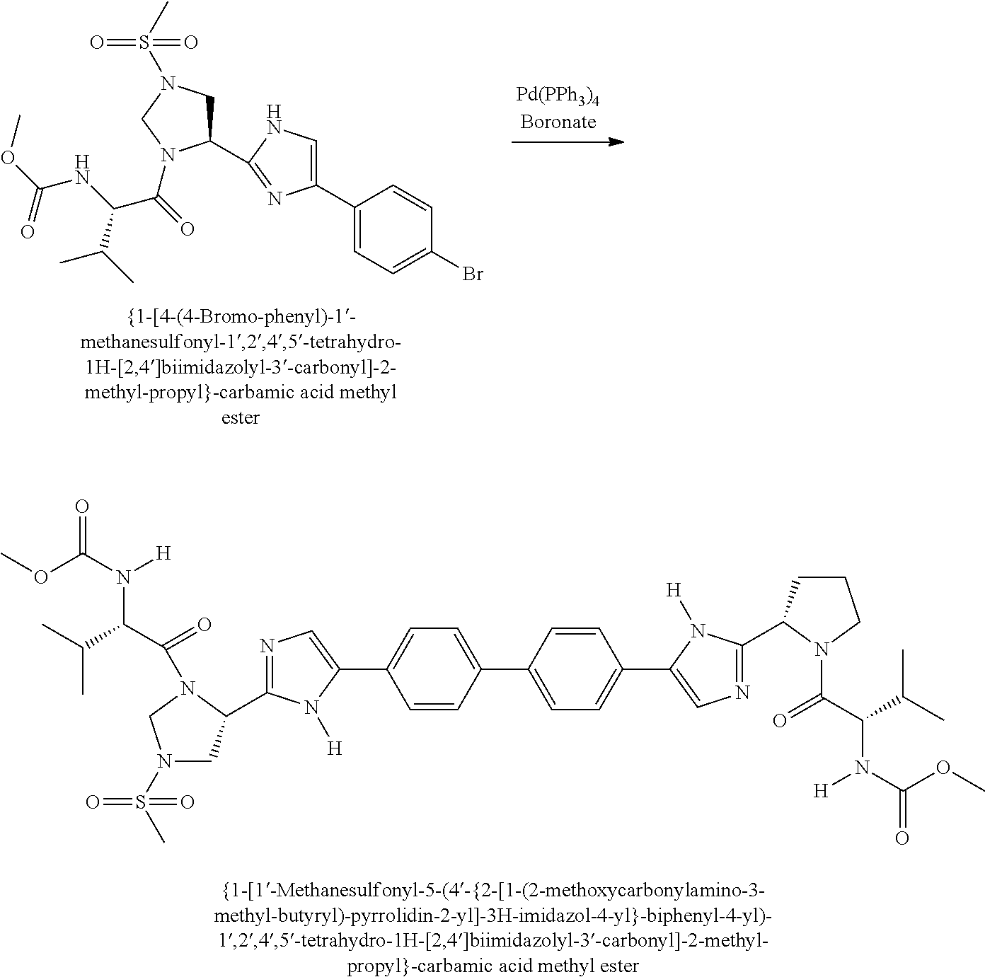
C1(C2=NC(C3=CC=C(Br)C=C3)=CN2)CN(S(C)(=O)=O)CN1C(C(C(C)C)NC(=O)OC)=O.C1(C2=CC=C(C3=CN=C(C4CCCN4C(C(C(C)C)N(C(OC)=O)[H])=O)N3[H])C=C2)=CC=C(C2=CN=C(C3CN(S(C)(=O)=O)CN3C(=O)C(N([H])C(=O)OC)C(C)C)N2[H])C=C1
